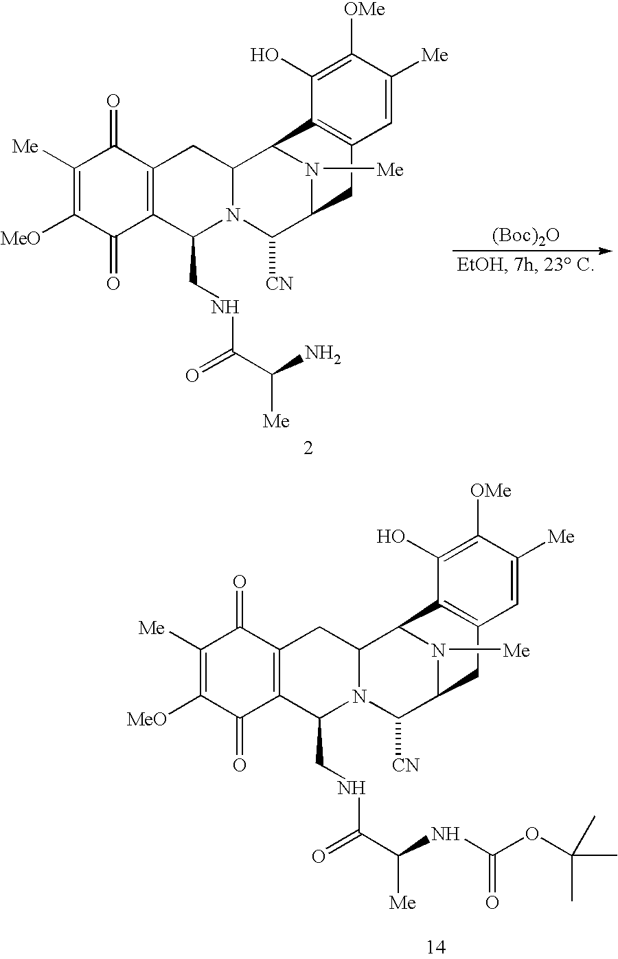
C1([Me])=C([MeO])C(=O)C2=C(C1=O)CC1N(C2CNC(C(NC(OC(C)(C)C)=O)[Me])=O)C([CN])C2N([Me])C1C1=C(C2)C=C([Me])C([OMe])=C1O.C1([Me])=C([MeO])C(=O)C2=C(C1=O)CC1N(C2CNC(C(N)[Me])=O)C([CN])C2N([Me])C1C1=C(C2)C=C([Me])C([OMe])=C1O.[(Boc)2O]
